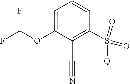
C1=C(OC(F)F)C(C#N)=C(S(=O)(=O)[Q])C=C1
